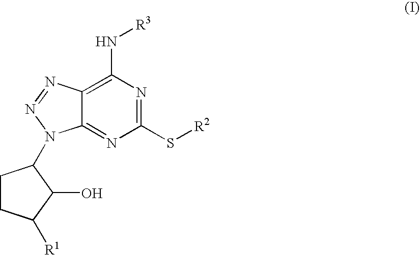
C1(S[R2])=NC(N[R3])=C2C(=N1)N(C1CCC([R1])C1O)N=N2
